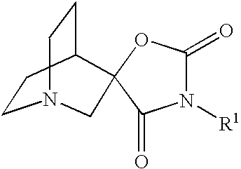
N1([R1])C(=O)OC2(C1=O)C1CCN(CC1)C2
